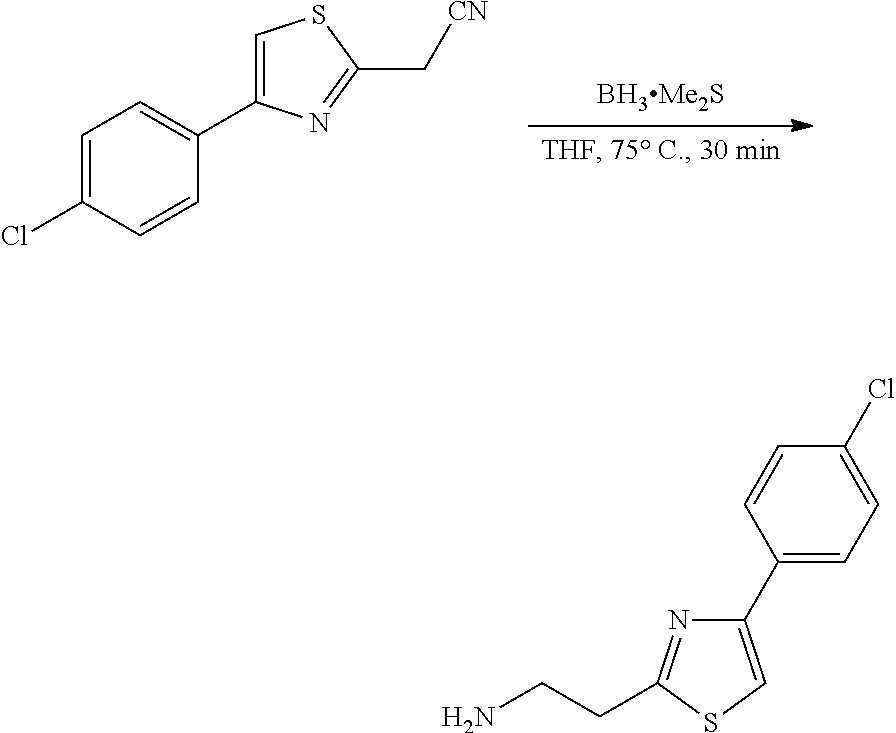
C1=C(C2=CC=C(Cl)C=C2)N=C(C[CN])S1.C1(C2=CC=C(Cl)C=C2)=CSC(CCN)=N1
